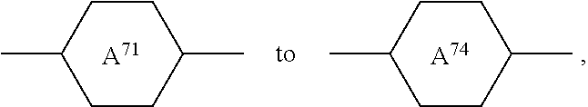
C1CC(C)CCC1C.[A71].C1CC(C)CCC1C.[A74]
